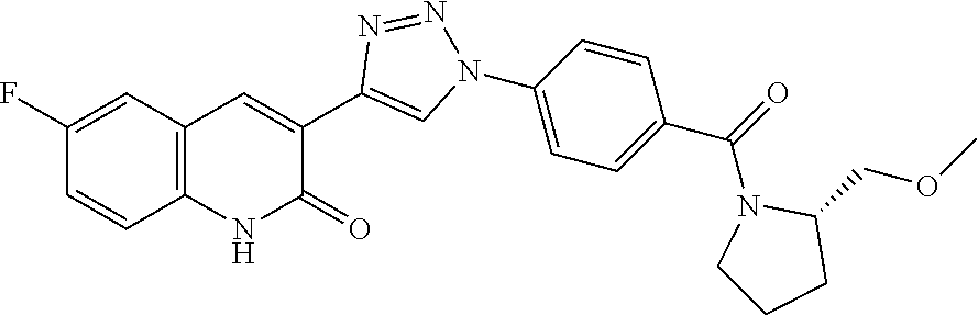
C1=CC2=C(C=C1F)C=C(C1=CN(C3=CC=C(C(=O)N4C(COC)CCC4)C=C3)N=N1)C(=O)N2
